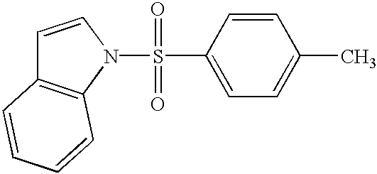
C1=CN(S(=O)(=O)C2=CC=C(C)C=C2)C2=C1C=CC=C2
